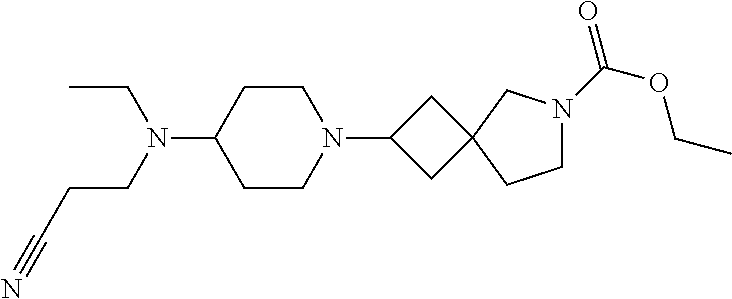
C1CC(N(CCC#N)CC)CCN1C1CC2(C1)CN(C(=O)OCC)CC2
